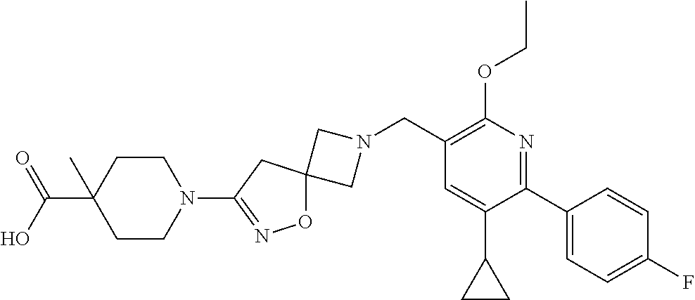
C1N(CC2=C(OCC)N=C(C3=CC=C(F)C=C3)C(C3CC3)=C2)CC12ON=C(N1CCC(C(=O)O)(C)CC1)C2
